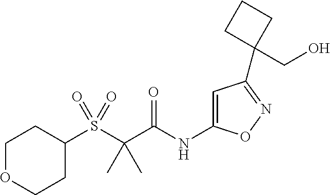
S(C(C(NC1=CC(C2(CO)CCC2)=NO1)=O)(C)C)(=O)(=O)C1CCOCC1
